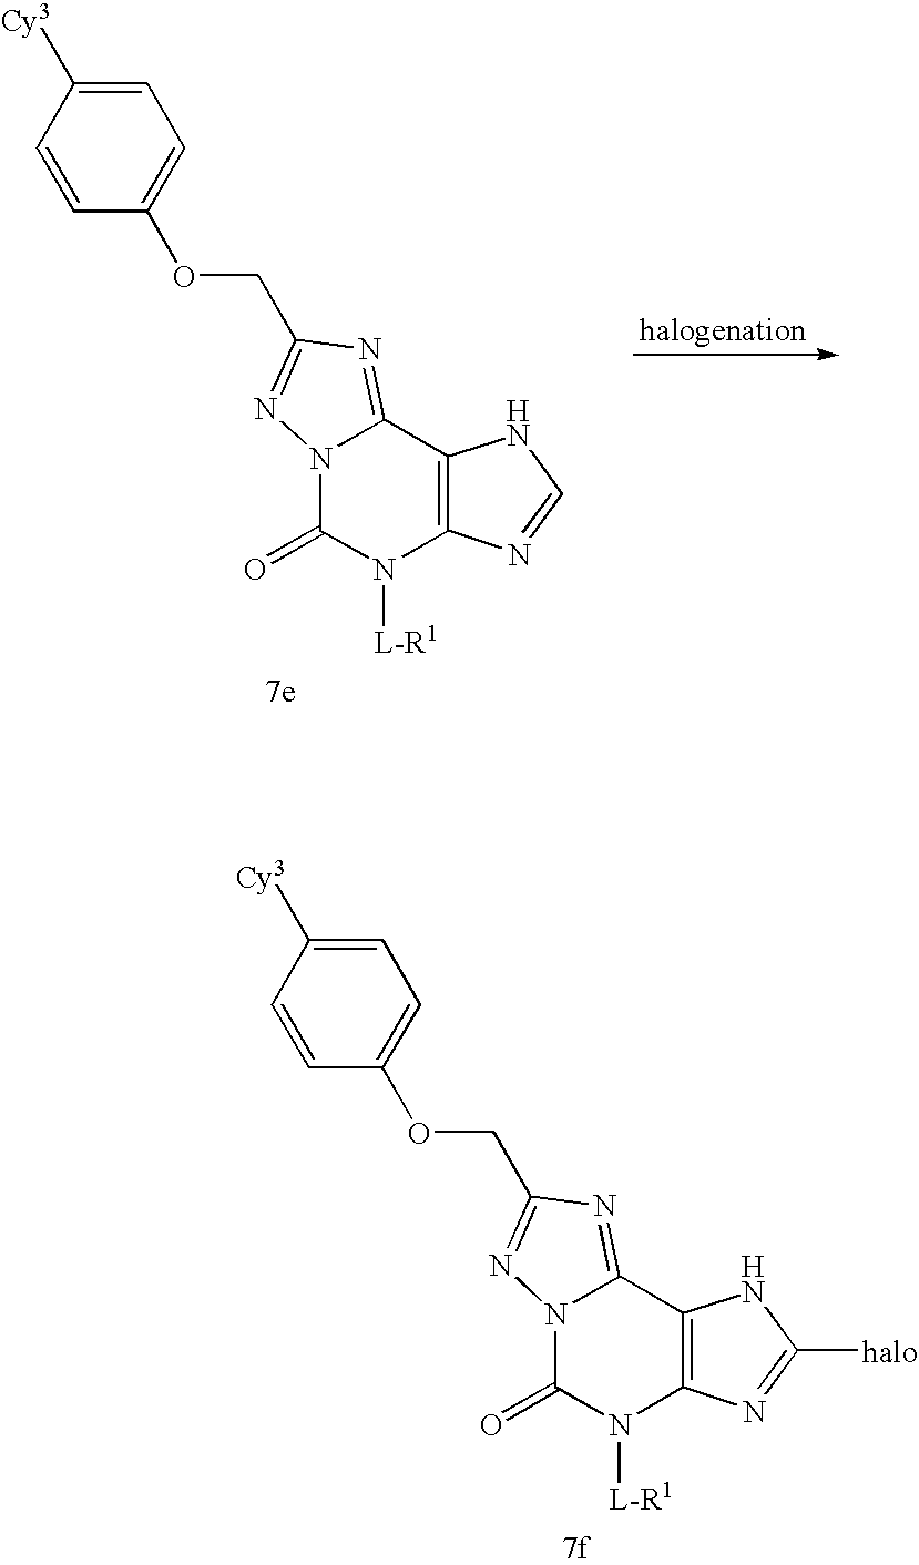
C12=C(N=CN1)N([L-R1])C(=O)N1C2=NC(COC2=CC=C([Cy3])C=C2)=N1.C12=C(N=C([halo])N1)N([L-R1])C(=O)N1C2=NC(COC2=CC=C([Cy3])C=C2)=N1
